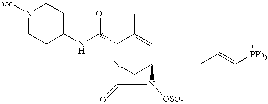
N(C(C1N2CC(C=C1C)N([OSO3-])C2=O)=O)C1CCN([boc])CC1.CC=C[PPh3]
